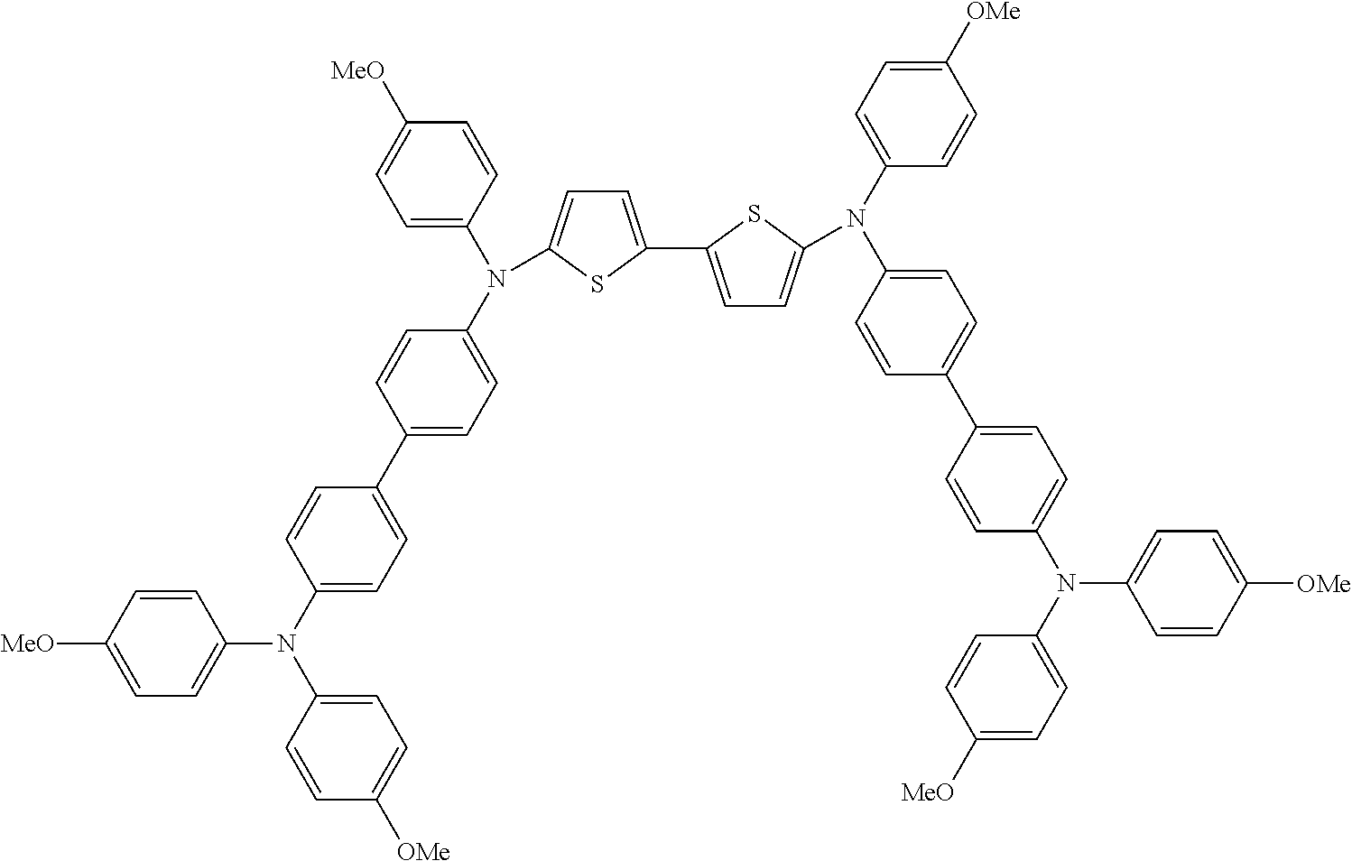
C1([MeO])=CC=C(N(C2=CC=C(C3=CC=C(N(C4=CC=C([MeO])C=C4)C4=CC=C(C5=CC=C(N(C6=CC=C([OMe])C=C6)C6=CC=C(C7=CC=C(N(C8=CC=C([MeO])C=C8)C8=CC=C([OMe])C=C8)C=C7)C=C6)S5)S4)C=C3)C=C2)C2=CC=C([OMe])C=C2)C=C1
